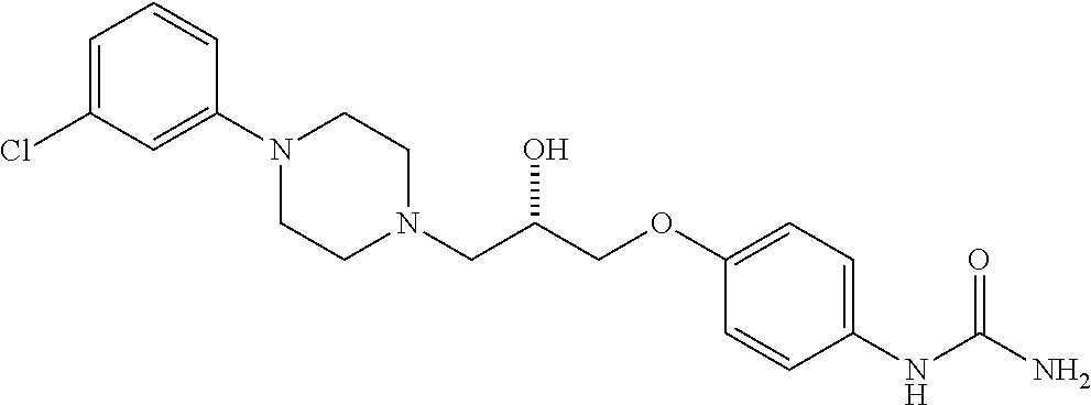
C1=C(Cl)C=C(N2CCN(CC(COC3=CC=C(NC(N)=O)C=C3)O)CC2)C=C1
